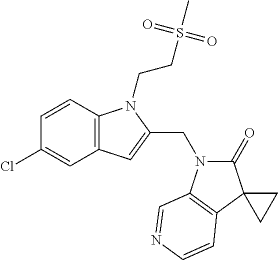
C1=CC2=C(C=C1Cl)C=C(CN1C(=O)C3(C4=C1C=NC=C4)CC3)N2CCS(C)(=O)=O
